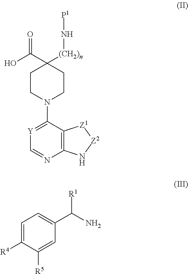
OC(C1([(CH2)n]N[P1])CCN(C2=[Y]C=NC3=C2[Z1][Z2]N3)CC1)=O.C1=C([R4])C([R5])=CC(C(N)[R1])=C1
